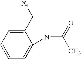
C1(C[X1])=CC=CC=C1NC(=O)C
